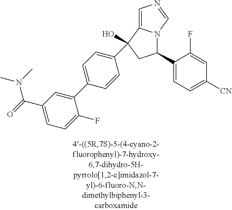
C1=CC(C2(O)C3=CN=CN3C(C3=CC=C([CN])C=C3F)C2)=CC=C1C1=CC(C(=O)N(C)C)=CC=C1F
